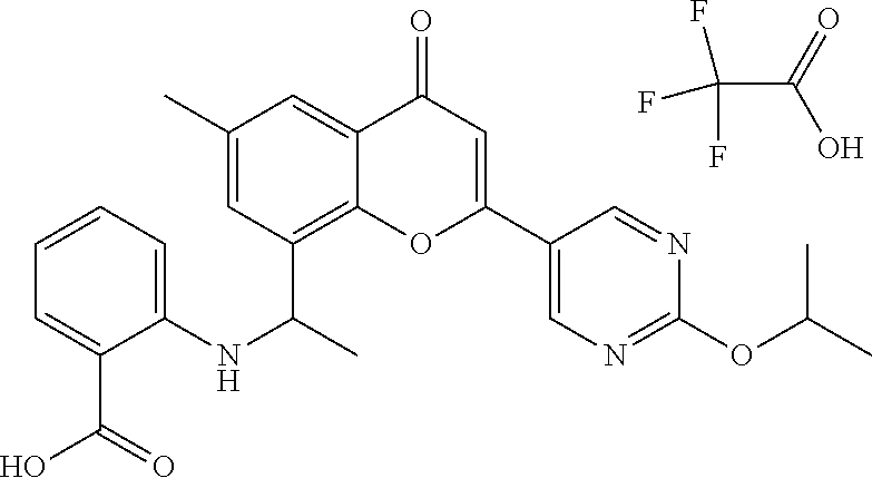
C(=O)(O)C(F)(F)F.C1=C2C(=O)C=C(C3=CN=C(OC(C)C)N=C3)OC2=C(C(NC2=CC=CC=C2C(O)=O)C)C=C1C
